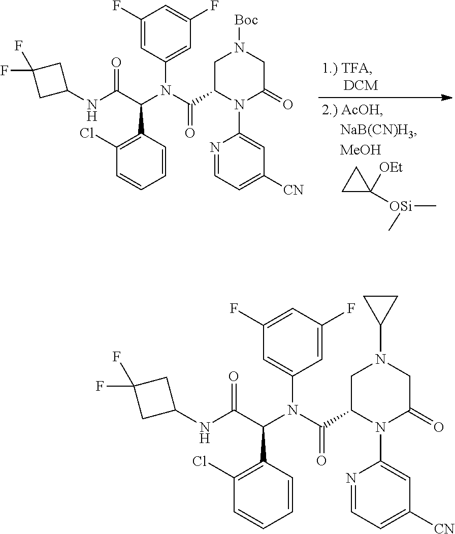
C1C([OEt])([OSi](C)C)C1.FC1(F)CC(NC(C(N(C(C2N(C3=CC([CN])=CC=N3)C(=O)CN([Boc])C2)=O)C2=CC(F)=CC(F)=C2)C2=C(Cl)C=CC=C2)=O)C1.FC1(F)CC(NC(C(N(C(C2N(C3=CC([CN])=CC=N3)C(=O)CN(C3CC3)C2)=O)C2=CC(F)=CC(F)=C2)C2=C(Cl)C=CC=C2)=O)C1
